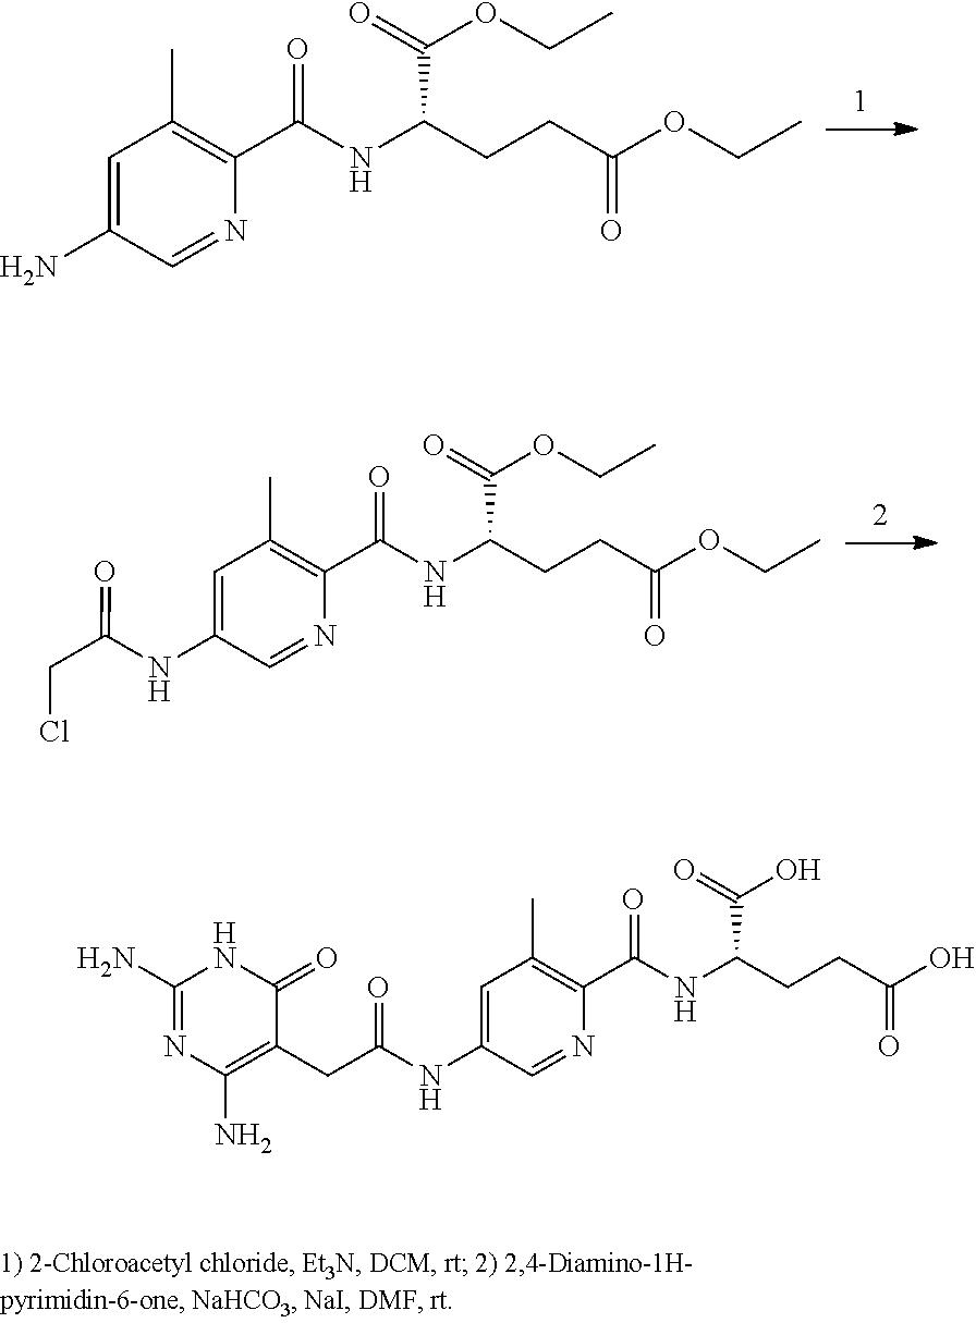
NC1=CC(C)=C(C(NC(CCC(OCC)=O)C(=O)OCC)=O)N=C1.C1(N)=NC(N)=C(CC(NC2=CC(C)=C(C(NC(CCC(O)=O)C(=O)O)=O)N=C2)=O)C(=O)N1.N(C1=CC(C)=C(C(NC(CCC(OCC)=O)C(=O)OCC)=O)N=C1)C(CCl)=O
